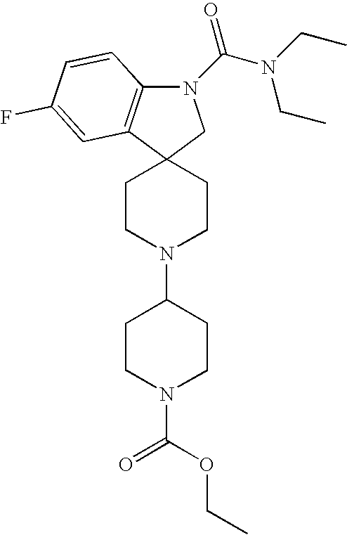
N1(C(=O)N(CC)CC)C2=C(C3(C1)CCN(C1CCN(C(=O)OCC)CC1)CC3)C=C(F)C=C2
